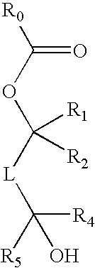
[R0]C(OC([L]C([R4])([R5])O)([R1])[R2])=O
